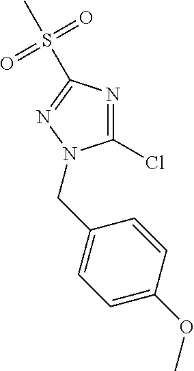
C1(Cl)=NC(S(C)(=O)=O)=NN1CC1=CC=C(OC)C=C1
